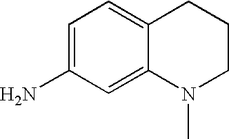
C1=C(N)C=C2C(=C1)CCCN2C
